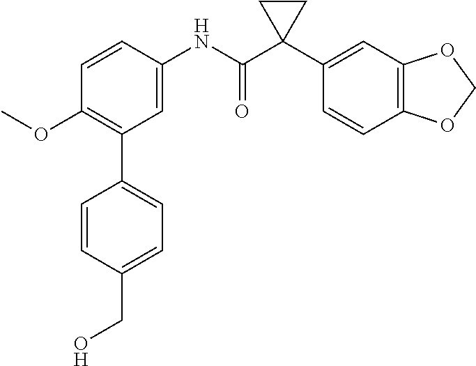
C1=C(NC(C2(C3=CC4=C(C=C3)OCO4)CC2)=O)C=CC(OC)=C1C1=CC=C(CO)C=C1
